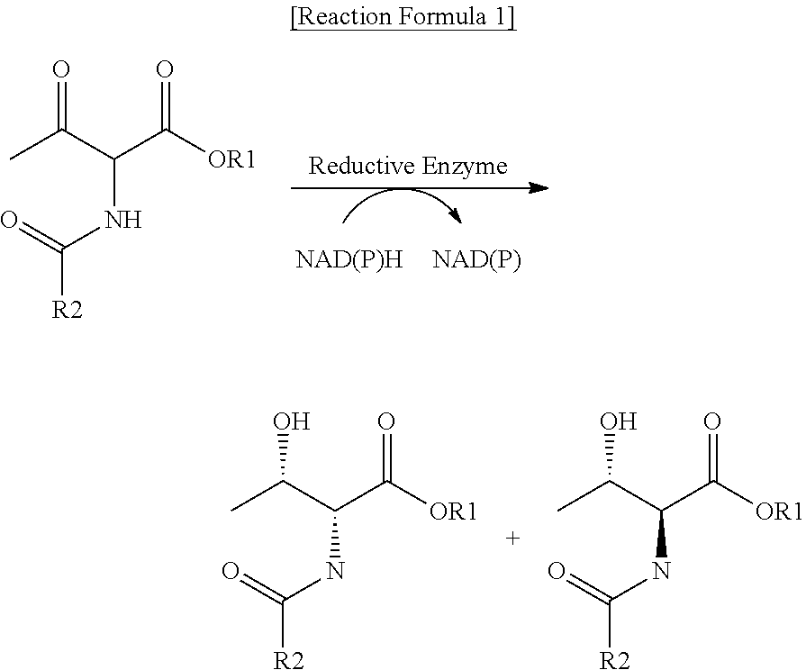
O=C(C(C([OR1])=O)NC([R2])=O)C.OC(C(C([OR1])=O)NC([R2])=O)C.OC(C(C([OR1])=O)NC([R2])=O)C
